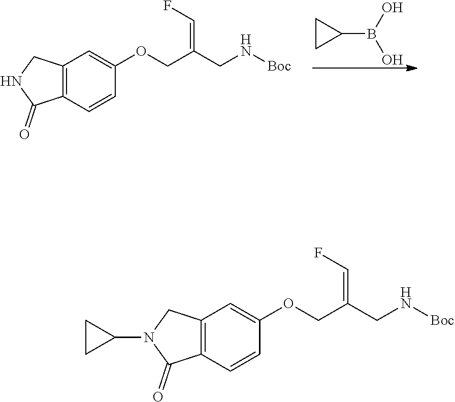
C12=C(C=CC(OCC(=CF)CN[Boc])=C1)C(=O)N(C1CC1)C2.C12=C(C=CC(OCC(=CF)CN[Boc])=C1)C(=O)NC2.C1CC1B(O)O
